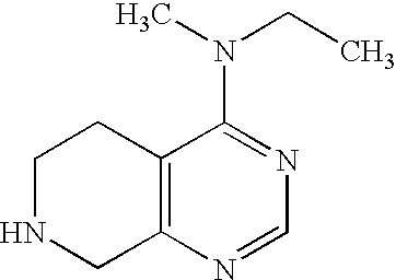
C12=C(N=CN=C1N(CC)C)CNCC2
